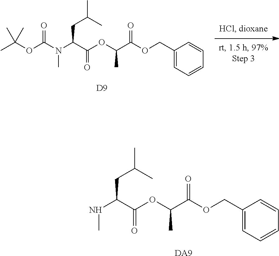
[DA9].C(C(NC)CC(C)C)(=O)OC(C(OCC1=CC=CC=C1)=O)C.[D9].C(C(N(C)C(OC(C)(C)C)=O)CC(C)C)(=O)OC(C(OCC1=CC=CC=C1)=O)C
